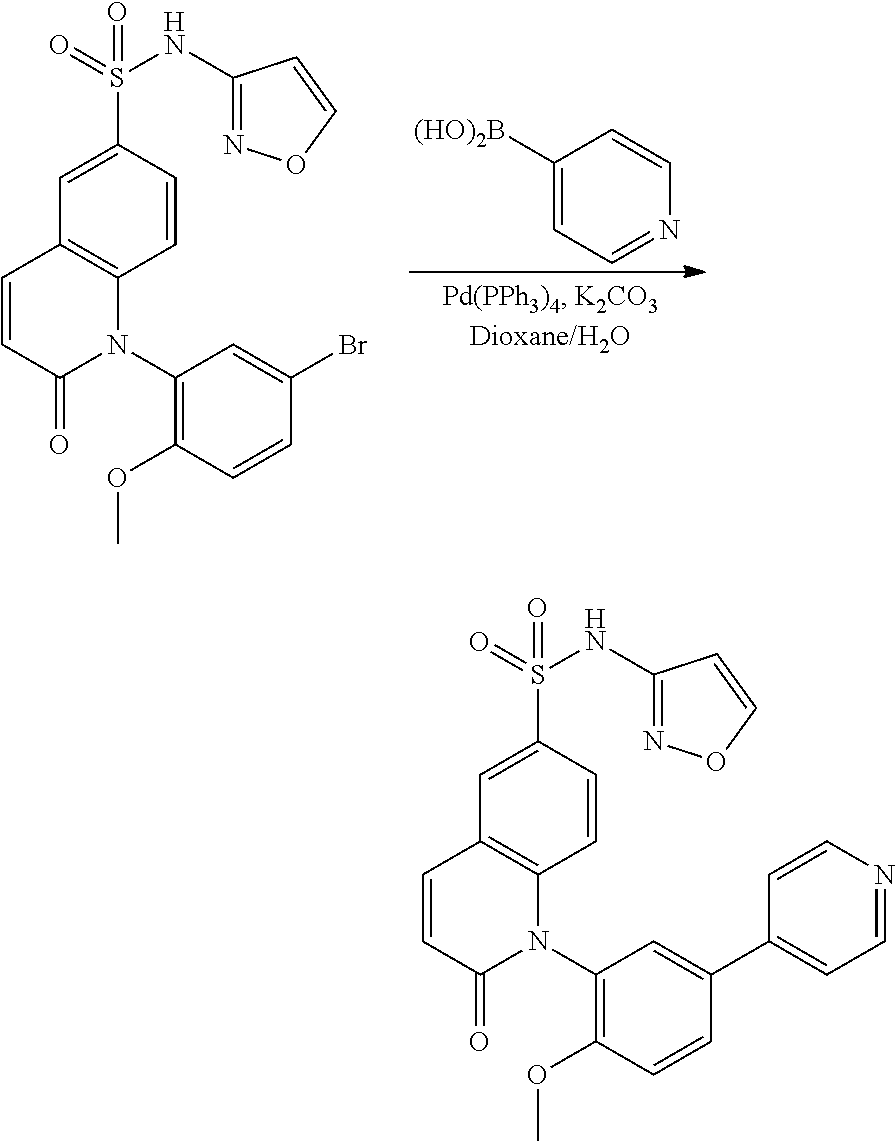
C1=CC(S(=O)(NC2=NOC=C2)=O)=CC2=C1N(C1=C(OC)C=CC(Br)=C1)C(=O)C=C2.C1([(HO)2B])=CC=NC=C1.C1=CC(S(=O)(NC2=NOC=C2)=O)=CC2=C1N(C1=C(OC)C=CC(C3=CC=NC=C3)=C1)C(=O)C=C2
